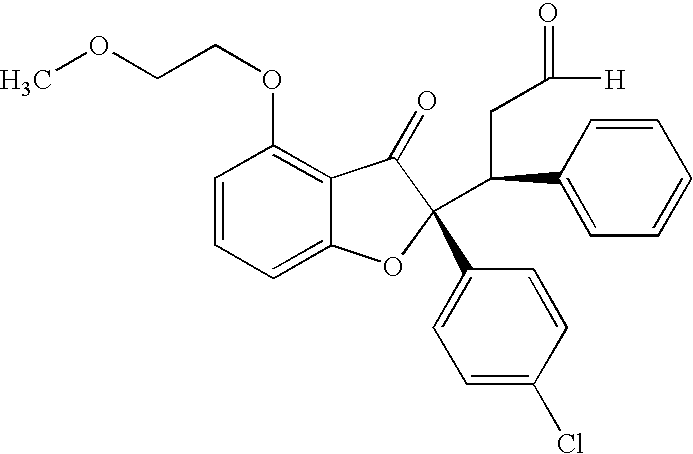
C1=CC=C2C(=C1OCCOC)C(=O)C(C1=CC=C(Cl)C=C1)(C(C1=CC=CC=C1)CC(=O)[H])O2
